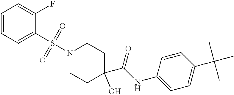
C1=CC=C(S(=O)(=O)N2CCC(C(NC3=CC=C(C(C)(C)C)C=C3)=O)(O)CC2)C(F)=C1
